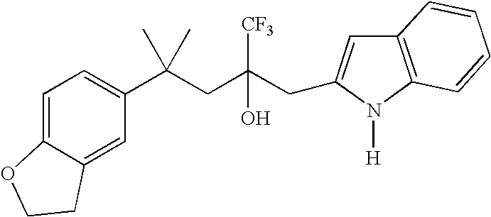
C12=CC(C(CC(CC3=CC4=C(N3[H])C=CC=C4)([CF3])O)(C)C)=CC=C1OCC2
